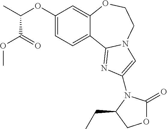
C1(OC(C)C(OC)=O)=CC=C2C(=C1)OCCN1C2=NC(N2C(=O)OCC2CC)=C1
